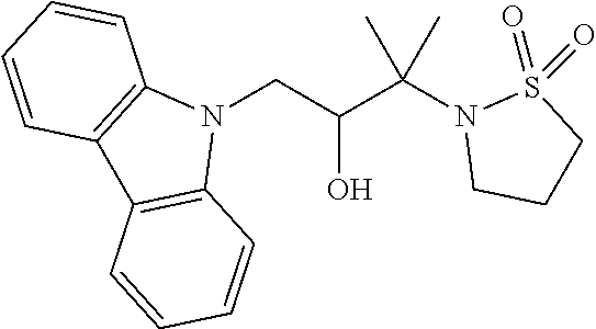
N1(CC(C(N2CCCS2(=O)=O)(C)C)O)C2=C(C3=C1C=CC=C3)C=CC=C2
